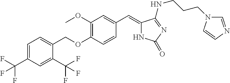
C1=C(C(F)(F)F)C=C(C(F)(F)F)C(COC2=C(OC)C=C(C=C3NC(=O)N=C3NCCCN3C=NC=C3)C=C2)=C1
